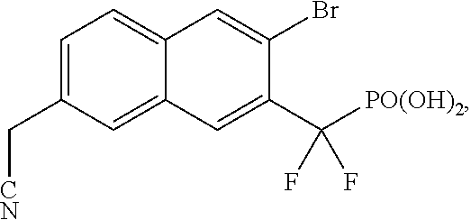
C1=C2C(=CC=C1C[CN])C=C(Br)C(C([PO(OH)2])(F)F)=C2
